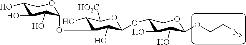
C1(O)C(O)C(O)C(OC2C(O)C([HO2C])OC(OC3C(O)C(O)C(OCC[N3])OC3)C2O)OC1
